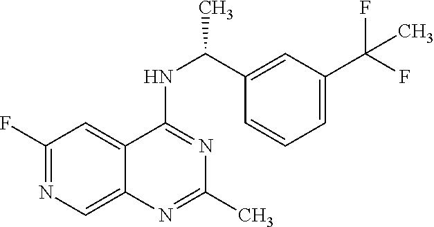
C1(F)=NC=C2C(=C1)C(NC(C)C1=CC(C(F)(F)C)=CC=C1)=NC(C)=N2
